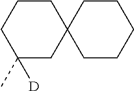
C1([D])(C)CC2(CCC1)CCCCC2
